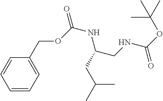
C1(COC(NC(CC(C)C)CNC(=O)OC(C)(C)C)=O)=CC=CC=C1
